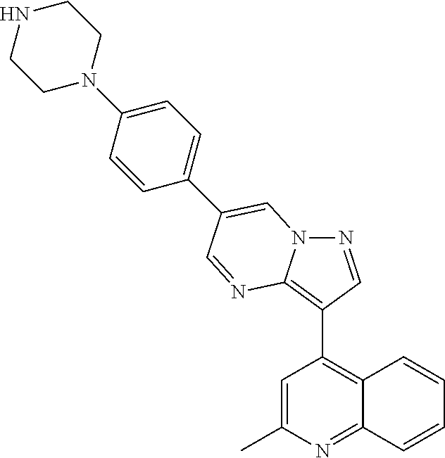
C1=C(C)N=C2C(=C1C1=C3N(N=C1)C=C(C1=CC=C(N4CCNCC4)C=C1)C=N3)C=CC=C2
